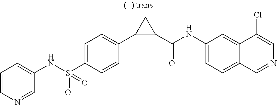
N(S(C1=CC=C(C2C(C(NC3=CC=C4C(=C3)C(Cl)=CN=C4)=O)C2)C=C1)(=O)=O)C1=CC=CN=C1
